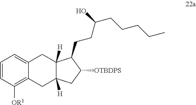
C1=CC([OR1])=C2C(=C1)CC1([H])C([H])(C2)CC([OTBDPS])C1CCC(CCCCC)O
